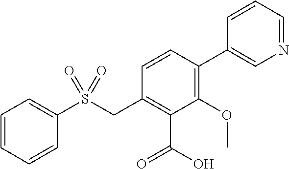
C1=CC=CC(S(CC2=C(C(O)=O)C(OC)=C(C3=CN=CC=C3)C=C2)(=O)=O)=C1
